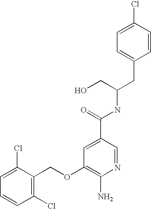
ClC1=CC=C(CC(NC(C2=CC(OCC3=C(Cl)C=CC=C3Cl)=C(N)N=C2)=O)CO)C=C1
